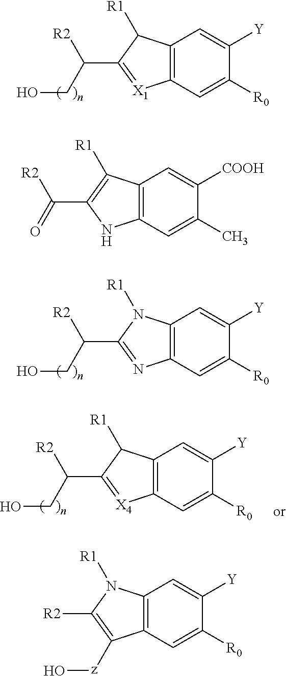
C12=C(C=C([R0])C([Y])=C1)[X1]=C(C(CO)[R2])C2[R1].C12=C(C=C([R0])C([Y])=C1)N=C(C(CO)[R2])N2[R1].C12=C(C=C([R0])C([Y])=C1)[X4]=C(C(CO)[R2])C2[R1].C12=C(C=C(C)C([COOH])=C1)NC(C(=O)[R2])=C2[R1].C12=C(C=C([R0])C([Y])=C1)C([z]O)=C([R2])N2[R1]
